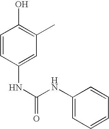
C1=CC(NC(NC2=CC=CC=C2)=O)=CC(C)=C1O
